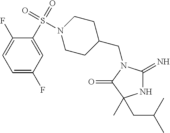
N1C(=N)N(CC2CCN(S(C3=CC(F)=CC=C3F)(=O)=O)CC2)C(=O)C1(CC(C)C)C
